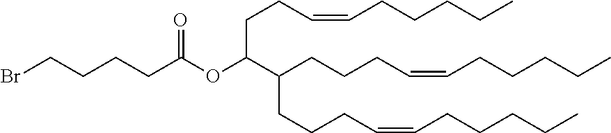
C(C(OC(=O)CCCCBr)C(CCCC=CCCCCC)CCCC=CCCCCC)CC=CCCCCC
